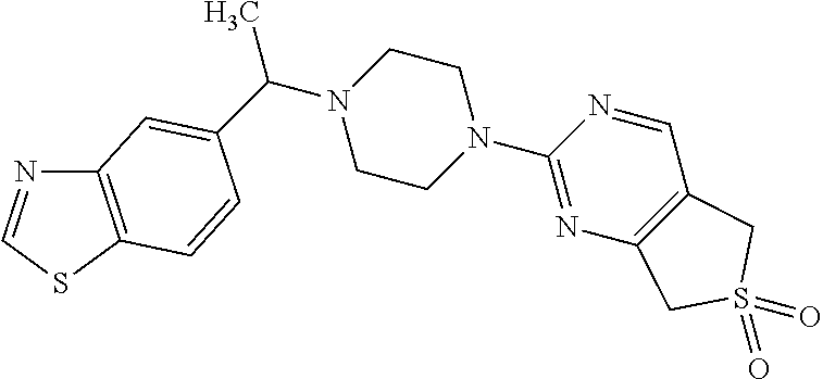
N1=CSC2=C1C=C(C(N1CCN(C3=NC4=C(C=N3)CS(=O)(=O)C4)CC1)C)C=C2
